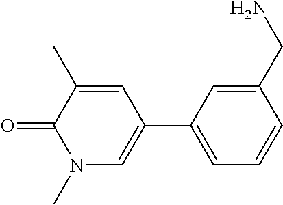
C1=C(C2=CN(C)C(=O)C(C)=C2)C=C(CN)C=C1
